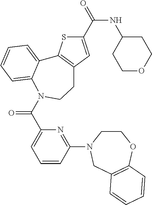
C1(C(=O)NC2CCOCC2)=CC2=C(S1)C1=CC=CC=C1N(C(C1=CC=CC(N3CCOC4=C(C3)C=CC=C4)=N1)=O)CC2
